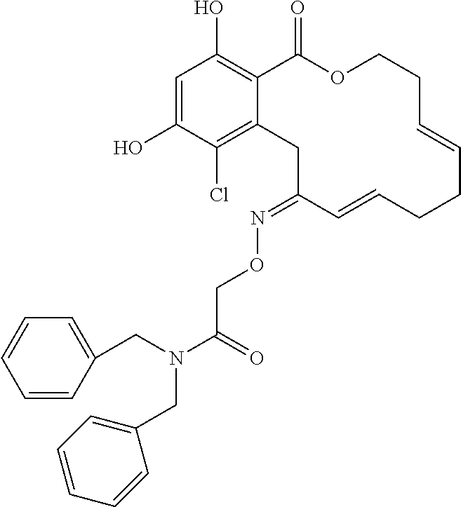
C1=C(O)C(Cl)=C2C(=C1O)C(=O)OCCC=CCCC=CC(=NOCC(N(CC1=CC=CC=C1)CC1=CC=CC=C1)=O)C2
